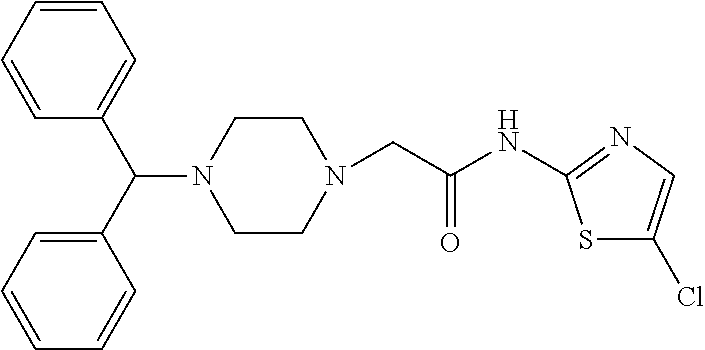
C1CN(CC(NC2=NC=C(Cl)S2)=O)CCN1C(C1=CC=CC=C1)C1=CC=CC=C1
